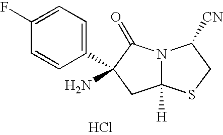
Cl.C12([H])N(C(=O)C(N)(C3=CC=C(F)C=C3)C1)C([CN])CS2
